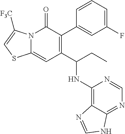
C1=C(F)C=C(C2=C(C(CC)NC3=C4C(=NC=N3)NC=N4)C=C3N(C2=O)C([F3C])=CS3)C=C1
